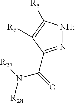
N1=C(C(=O)N([R27])[R28])C([R6])=C([R5])[NH]1
